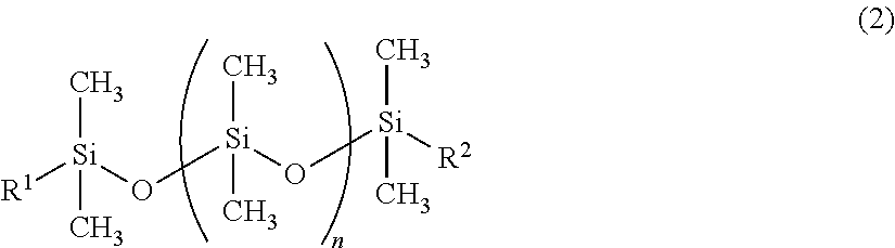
C[Si](O[Si](C)(C)O[Si](C)([R2])C)([R1])C
